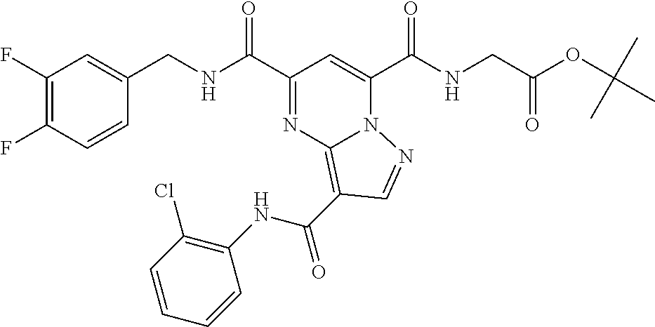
C1(F)=C(F)C=CC(CNC(C2=NC3=C(C(NC4=C(Cl)C=CC=C4)=O)C=NN3C(C(NCC(=O)OC(C)(C)C)=O)=C2)=O)=C1
